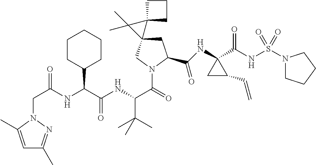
C(=O)(NC(C(NC(C(=O)N1CC2(CC1C(NC1(C(NS(N3CCCC3)(=O)=O)=O)CC1C=C)=O)C1(C2(C)C)CCC1)C(C)(C)C)=O)C1CCCCC1)CN1N=C(C)C=C1C
